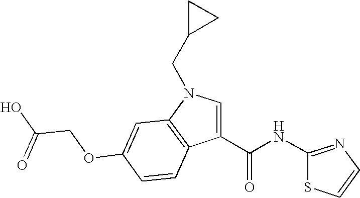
C1(C(NC2=NC=CS2)=O)=CN(CC2CC2)C2=C1C=CC(OCC(=O)O)=C2
